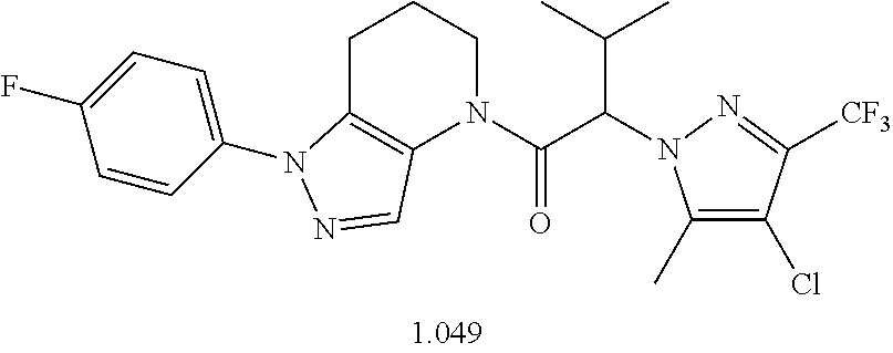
C1C2=C(N(C(C(C(C)C)N3C(C)=C(Cl)C([CF3])=N3)=O)CC1)C=NN2C1=CC=C(F)C=C1
